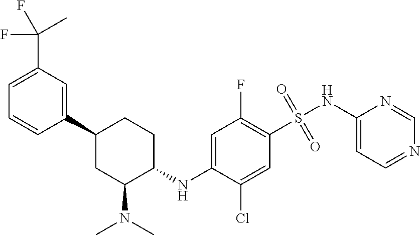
C1(C2CC(N(C)C)C(NC3=CC(F)=C(S(=O)(=O)NC4=CC=NC=N4)C=C3Cl)CC2)=CC(C(F)(C)F)=CC=C1
